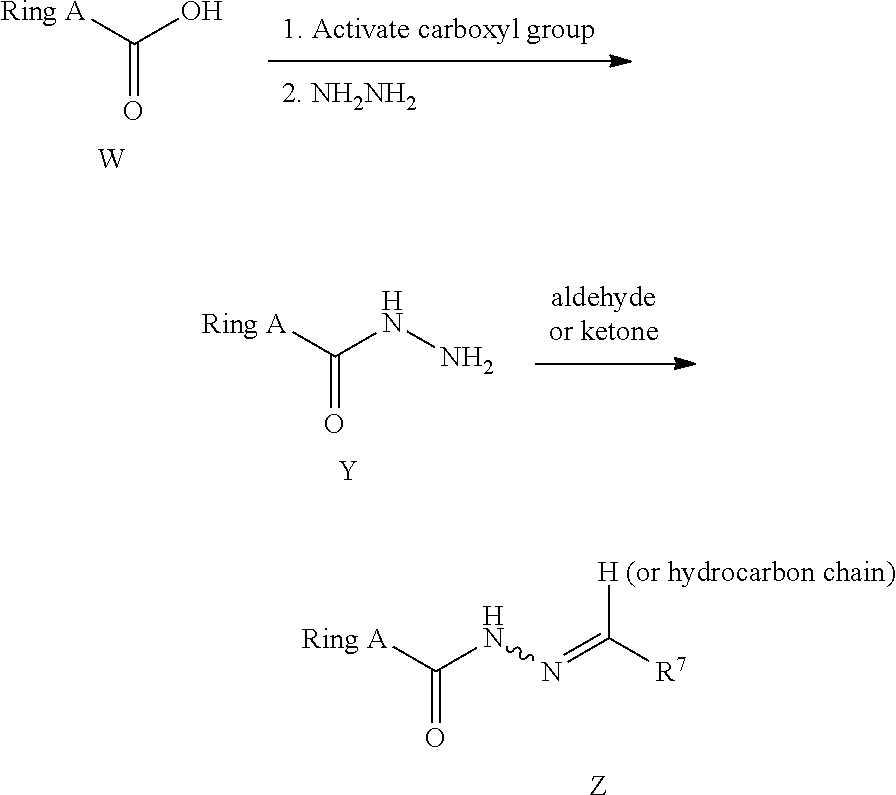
[Ring A]C(NN=C([R7])[H (or hydrocarbon chain)])=O.[Z].[Ring A]C(O)=O.[W].[Ring A]C(NN)=O.[Y]
